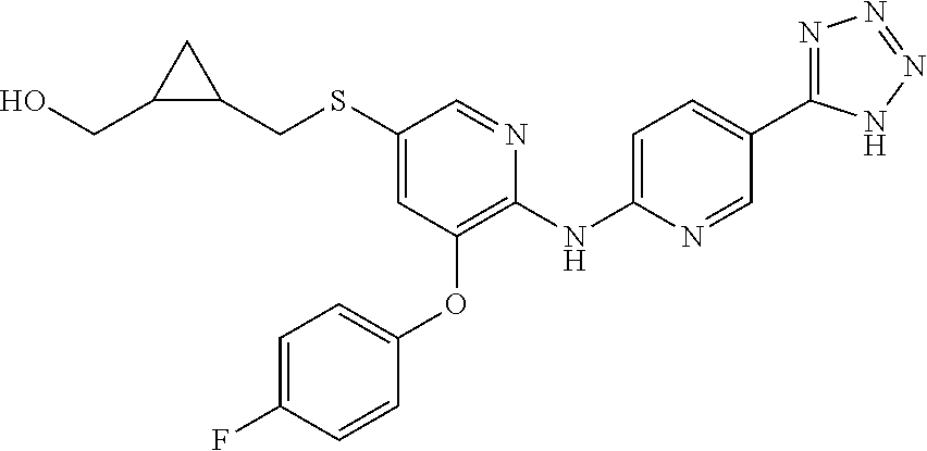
C1(SCC2CC2CO)=CC(OC2=CC=C(F)C=C2)=C(NC2=CC=C(C3=NN=NN3)C=N2)N=C1
